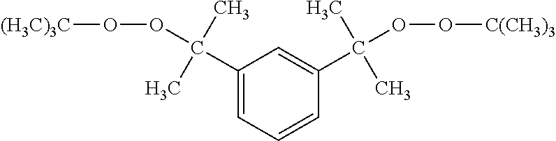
C1(C(C)(C)OO[(H3C)3C])=CC=CC(C(C)(C)OO[C(CH3)3])=C1
